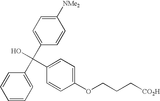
C1=CC=C(C(C2=CC=C([NMe2])C=C2)(O)C2=CC=C(OCCC[CO2H])C=C2)C=C1
